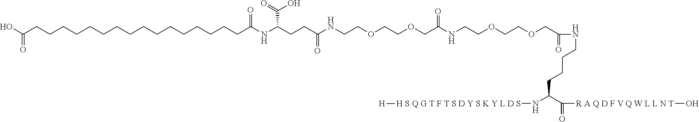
C(=O)(COCCOCCNC(COCCOCCNC(CCC(NC(CCCCCCCCCCCCCCCCC(O)=O)=O)C(O)=O)=O)=O)NCCCCC(N[H S Q G T F T S D Y S K Y L D S][H])C(=O)[R A Q D F V Q W L L N T]O
